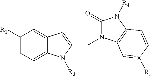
C1([R1])=CC=C2C(=C1)C=C(CN1C(=O)N([R4])C3=C1C=[X]([R5])C=C3)N2[R3]
